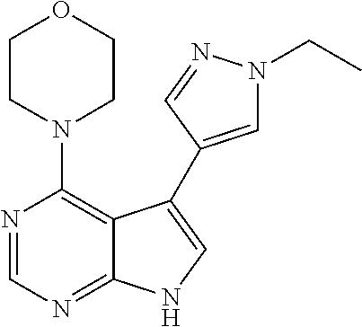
N1(C2=C3C(=NC=N2)NC=C3C2=CN(CC)N=C2)CCOCC1
